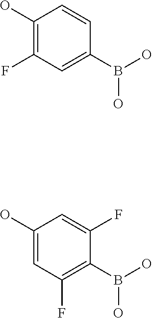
C1(O)=C(F)C=C(B(O)O)C=C1.C1(O)=CC(F)=C(B(O)O)C(F)=C1
